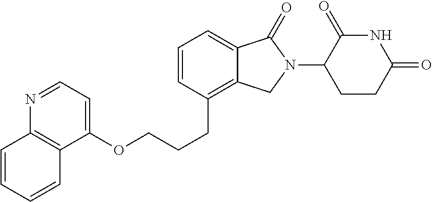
C1=CC=CC2=C1N=CC=C2OCCCC1=C2C(=CC=C1)C(=O)N(C1C(=O)NC(=O)CC1)C2
